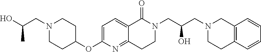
C1(OC2=CC=C3C(=N2)CCN(CC(O)CN2CCC4=C(C2)C=CC=C4)C3=O)CCN(CC(C)O)CC1
